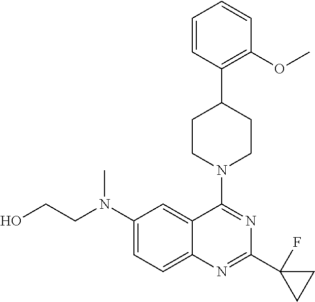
C1(N(CCO)C)=CC=C2C(=C1)C(N1CCC(C3=C(OC)C=CC=C3)CC1)=NC(C1(F)CC1)=N2
